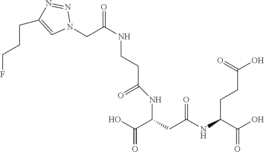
N1(CC(NCCC(=O)NC(CC(NC(C(O)=O)CCC(O)=O)=O)C(O)=O)=O)N=NC(CCCF)=C1
